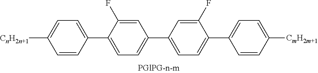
C1=CC(C2=CC=C(C3=CC=C(C4=CC=C([CmH2m+1])C=C4)C(F)=C3)C=C2F)=CC=C1[CnH2n+1]
